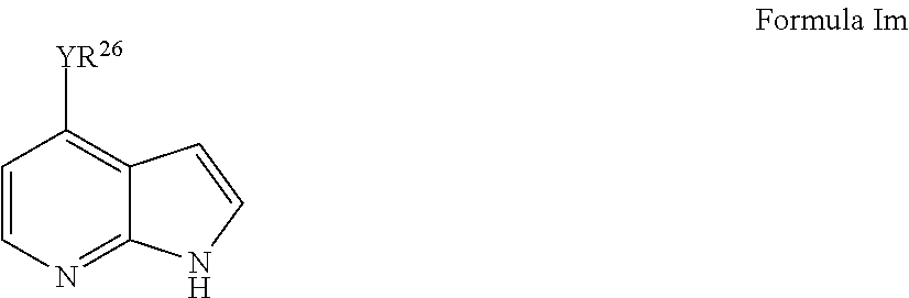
C1=CN=C2C(=C1[YR26])C=CN2
